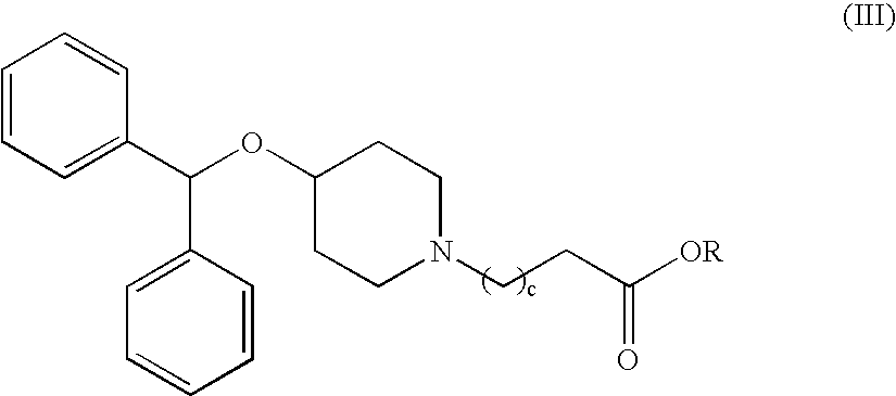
C1=CC=C(C(OC2CCN(CCC(=O)[OR])CC2)C2=CC=CC=C2)C=C1
